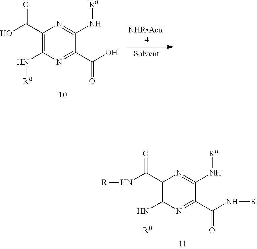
C1(C(N[R])=O)=C(N[Rii])N=C(C(N[R])=O)C(N[Rii])=N1.C1(C(O)=O)=C(N[Rii])N=C(C(O)=O)C(N[Rii])=N1
